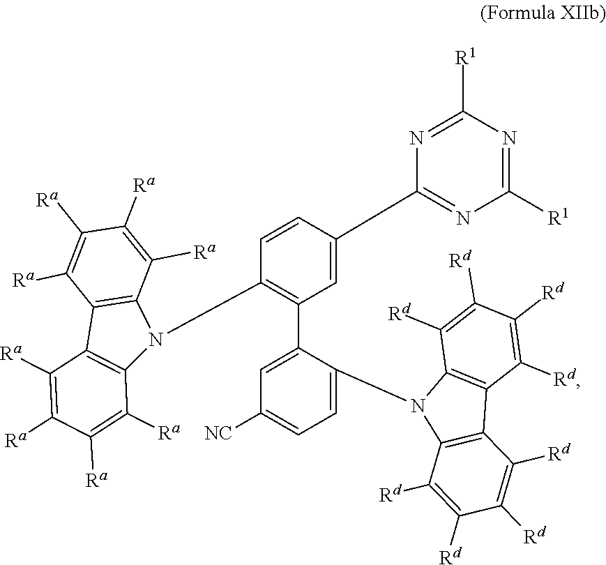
C1=C(C2=C(N3C4=C(C5=C3C([Ra])=C([Ra])C([Ra])=C5[Ra])C([Ra])=C([Ra])C([Ra])=C4[Ra])C=CC(C3=NC([R1])=NC([R1])=N3)=C2)C(N2C3=C(C4=C2C([Rd])=C([Rd])C([Rd])=C4[Rd])C([Rd])=C([Rd])C([Rd])=C3[Rd])=CC=C1[NC]
